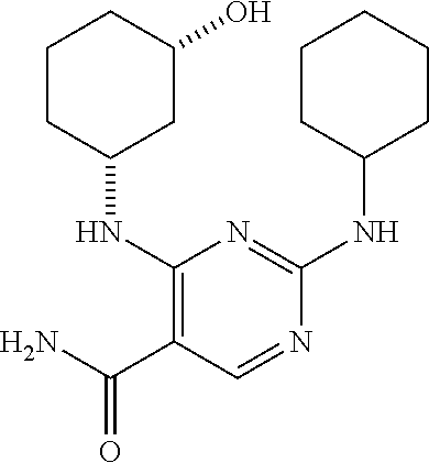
C1CC(NC2=NC(NC3CC(O)CCC3)=C(C(N)=O)C=N2)CCC1
